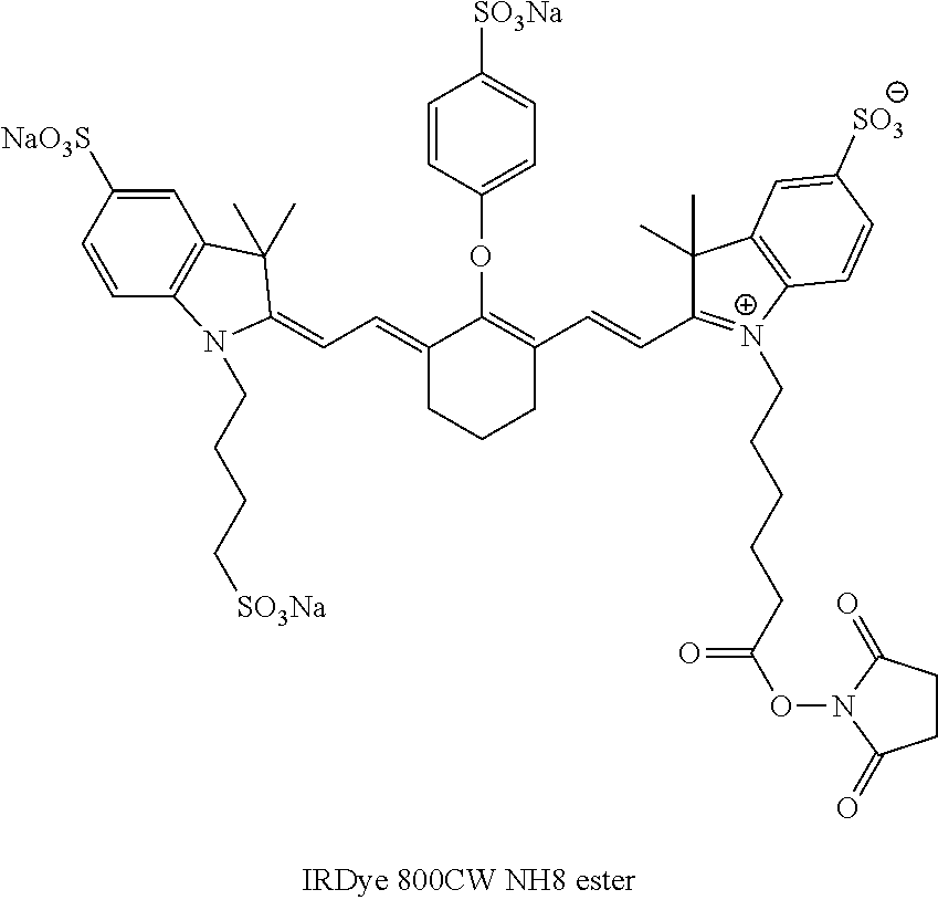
C1=CC(OC2=C(C=CC3=[N+](CCCCCC(ON4C(=O)CCC4=O)=O)C4=C(C3(C)C)C=C([SO3])C=C4)CCCC2=CC=C2N(CCCC[SO3Na])C3=C(C=C([NaO3S])C=C3)C2(C)C)=CC=C1[SO3Na]
